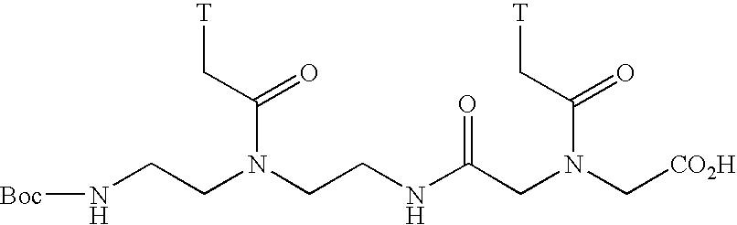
N(CCN(CCNC(CN(C[CO2H])C(C[T])=O)=O)C(C[T])=O)[Boc]
